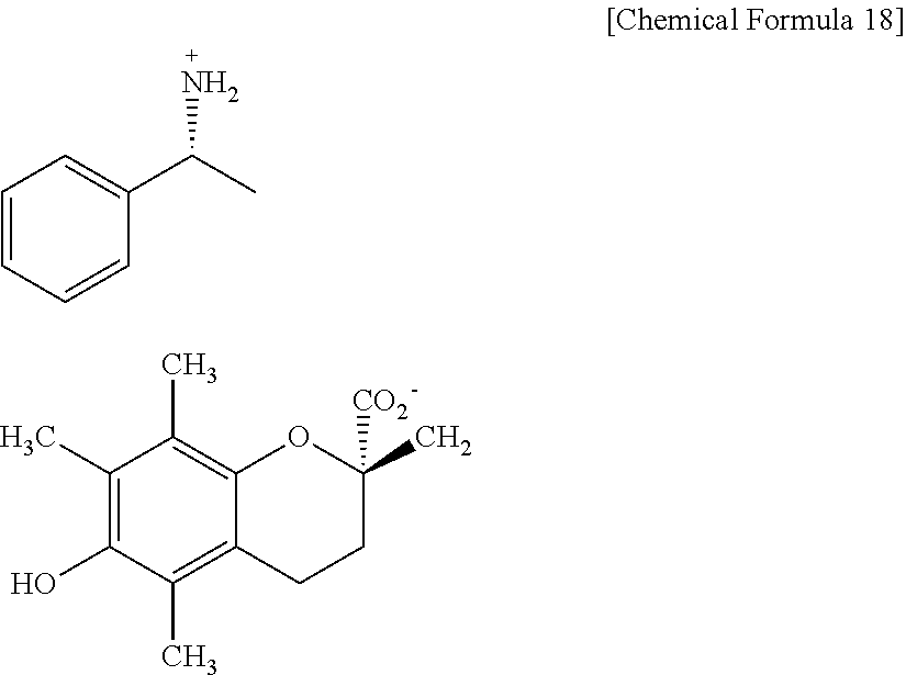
C1=CC=CC(C(C)N)=C1.C1(C)=C(O)C(C)=C2C(=C1C)OC(C)([CO2])CC2
